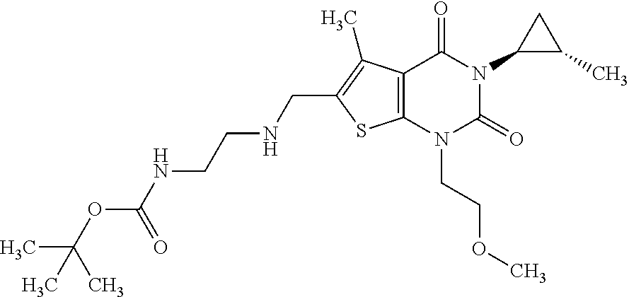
C12=C(N(CCOC)C(=O)N(C3C(C)C3)C1=O)SC(CNCCNC(OC(C)(C)C)=O)=C2C
